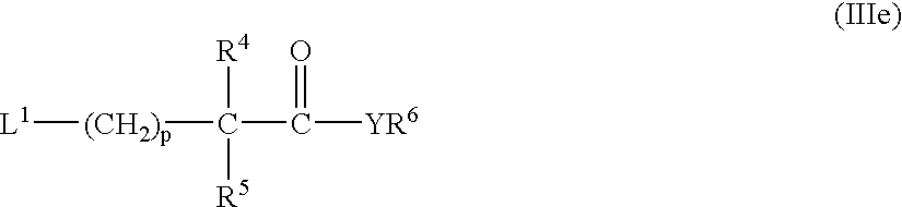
[L1][(CH2)p]C([R4])([R5])C(=O)[YR6]
